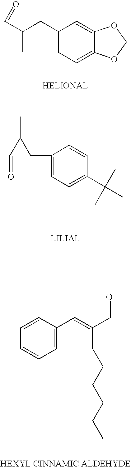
C1(CC(C=O)C)=CC=C2C(=C1)OCO2.C1(CC(C=O)C)=CC=C(C(C)(C)C)C=C1.C1=C(C=C(C=O)CCCCCC)C=CC=C1
